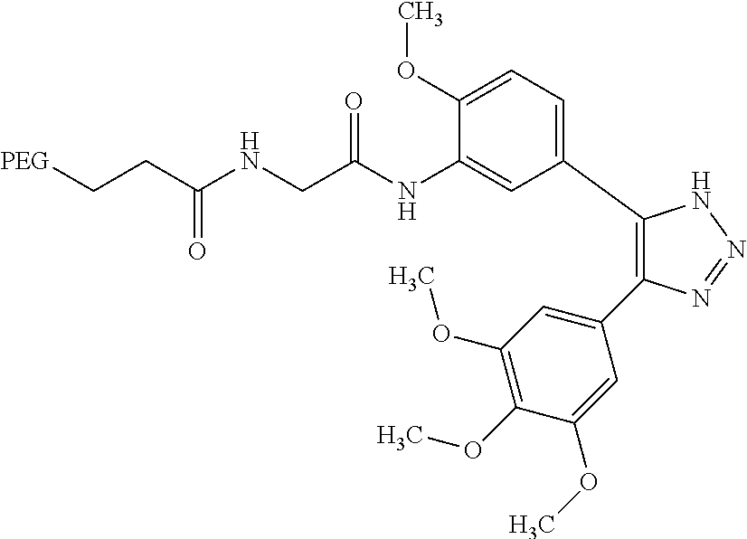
C1(C2=CC=C(OC)C(NC(CNC(CC[PEG])=O)=O)=C2)=C(C2=CC(OC)=C(OC)C(OC)=C2)N=NN1
